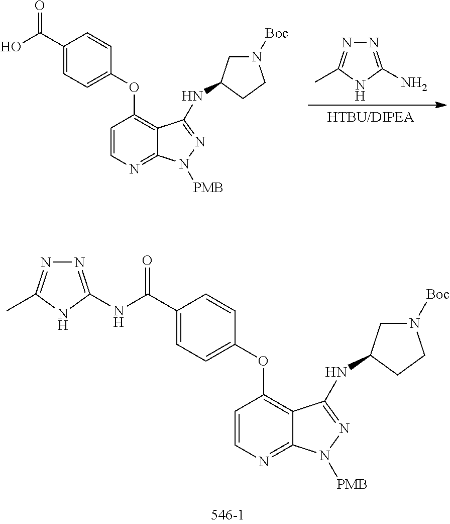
C1(OC2=C3C(=NC=C2)N([PMB])N=C3NC2CN([Boc])CC2)=CC=C(C(O)=O)C=C1.N1=C(N)NC(C)=N1.C1(OC2=C3C(=NC=C2)N([PMB])N=C3NC2CN([Boc])CC2)=CC=C(C(NC2=NN=C(C)N2)=O)C=C1
